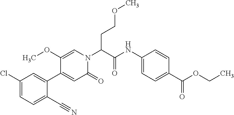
C(C(N1C=C(OC)C(C2=CC(Cl)=CC=C2C#N)=CC1=O)C(=O)NC1=CC=C(C(OCC)=O)C=C1)COC
